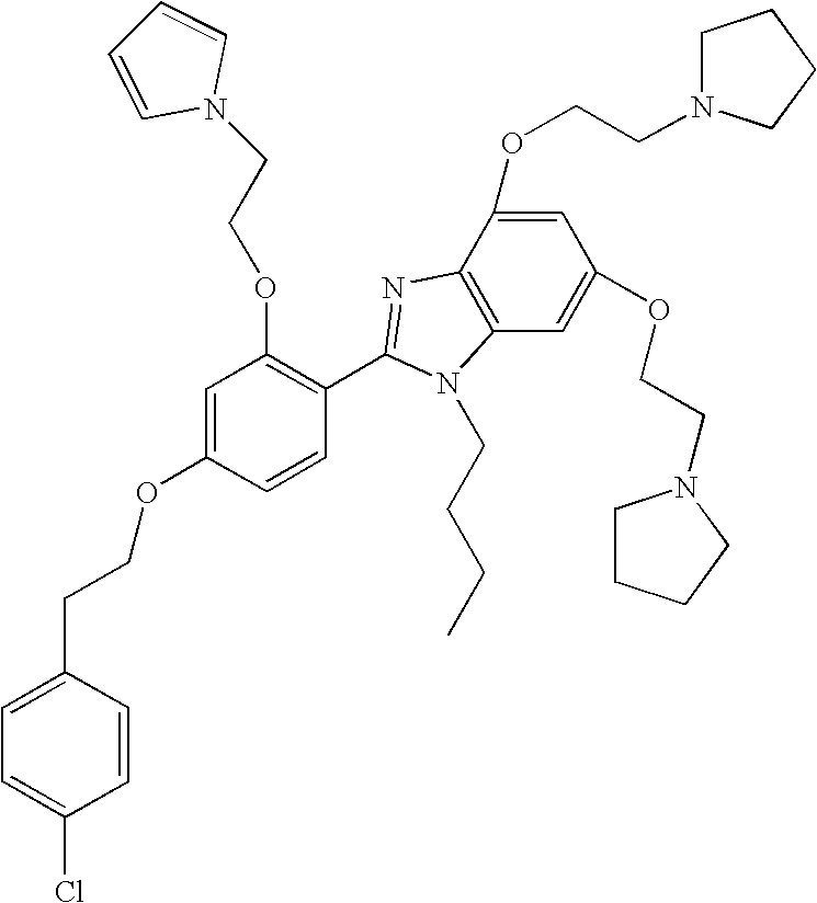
C1=C(OCCN2CCCC2)C2=C(C=C1OCCN1CCCC1)N(CCCC)C(C1=C(OCCN3C=CC=C3)C=C(OCCC3=CC=C(Cl)C=C3)C=C1)=N2
